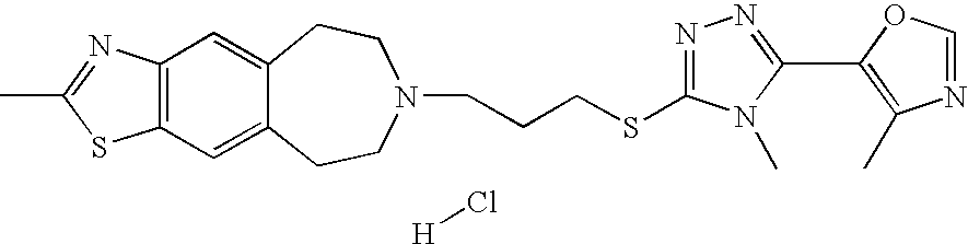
[H]Cl.CC1=NC2=C(S1)C=C1C(=C2)CCN(CCCSC2=NN=C(C3=C(C)N=CO3)N2C)CC1
